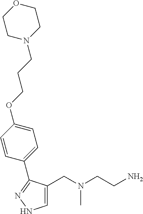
C1=C(CN(CCN)C)C(C2=CC=C(OCCCN3CCOCC3)C=C2)=NN1
